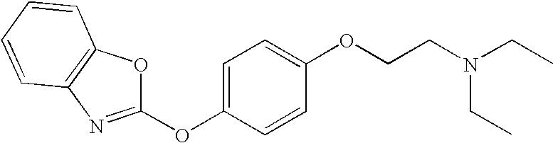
C1(OCCN(CC)CC)=CC=C(OC2=NC3=C(C=CC=C3)O2)C=C1
